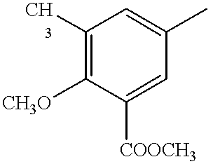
C1(C)=C([CH3O])C([COOCH3])=CC(C)=C1
